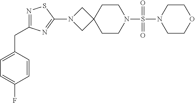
N1(S(N2CCC3(CC2)CN(C2=NC(CC4=CC=C(F)C=C4)=NS2)C3)(=O)=O)CCOCC1
